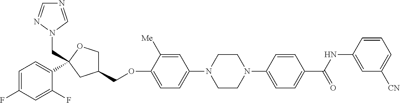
C1=C(F)C=C(F)C(C2(CN3C=NC=N3)OCC(COC3=CC=C(N4CCN(C5=CC=C(C(NC6=CC([CN])=CC=C6)=O)C=C5)CC4)C=C3[Me])C2)=C1
